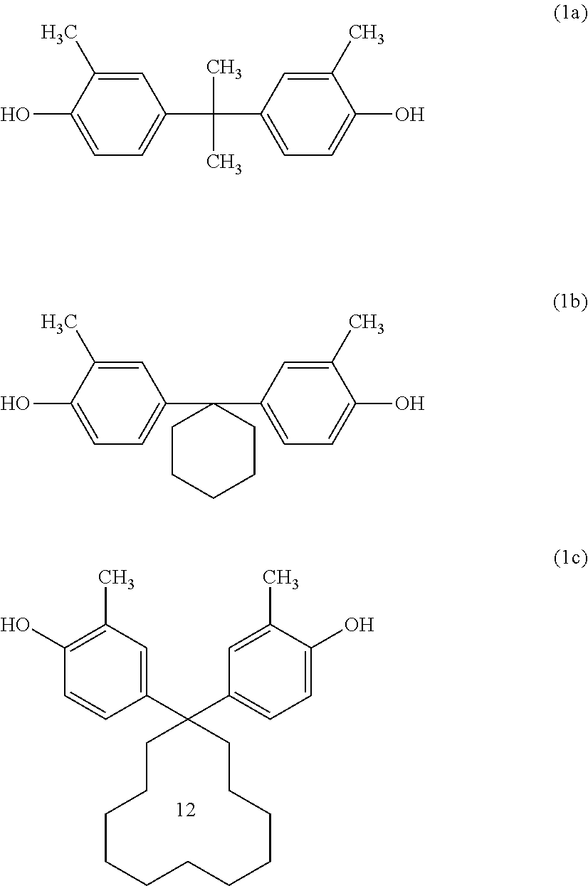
C1(C2(C3=CC=C(O)C(C)=C3)CCCCCCCCCCC2)=CC(C)=C(O)C=C1.C1=C(O)C(C)=CC(C(C)(C)C2=CC=C(O)C(C)=C2)=C1.C1=C(O)C(C)=CC(C2(C3=CC=C(O)C(C)=C3)CCCCC2)=C1
